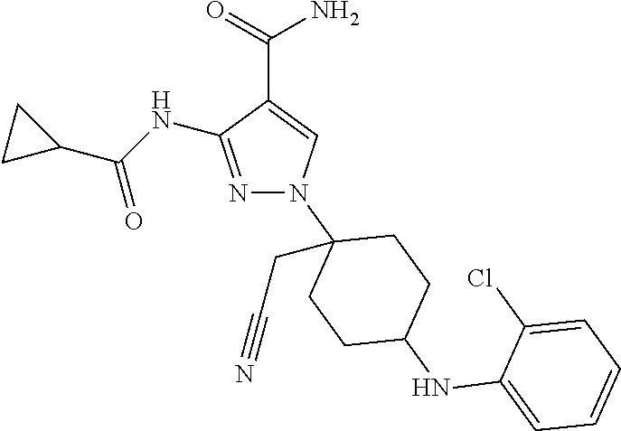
N1=C(NC(C2CC2)=O)C(C(=O)N)=CN1C1(CC#N)CCC(NC2=CC=CC=C2Cl)CC1
